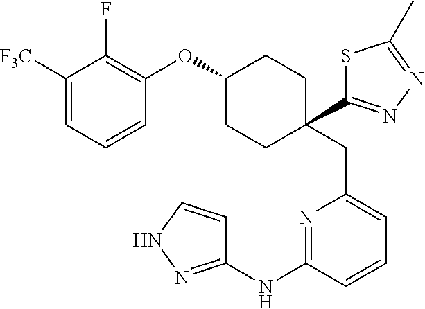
C1([F3C])=CC=CC(OC2CCC(CC3=CC=CC(NC4=NNC=C4)=N3)(C3=NN=C(C)S3)CC2)=C1F
